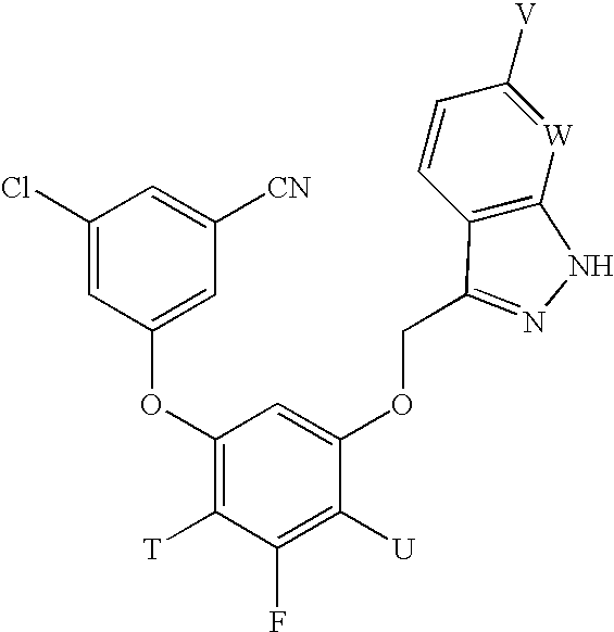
C1(Cl)=CC(OC2=C([T])C(F)=C([U])C(OCC3=NNC4=C3C=CC([V])=[W]4)=C2)=CC([CN])=C1
